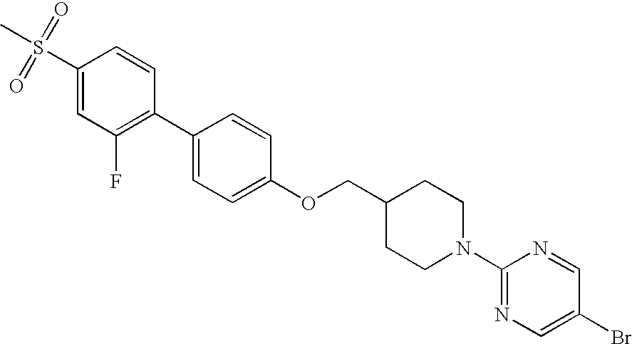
C1(S(C)(=O)=O)=CC(F)=C(C2=CC=C(OCC3CCN(C4=NC=C(Br)C=N4)CC3)C=C2)C=C1
